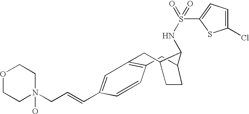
C1=CC(C=CCN2(O)CCOCC2)=CC2=C1CC1CCC(C2)C1NS(=O)(=O)C1=CC=C(Cl)S1
